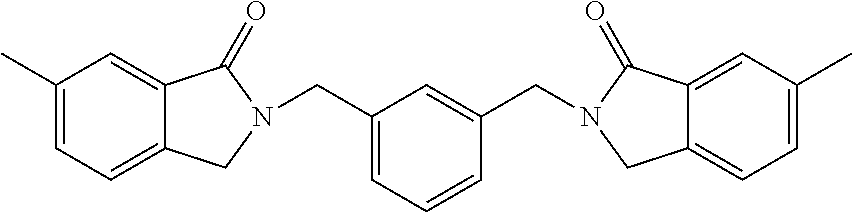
C(C1=CC=CC(CN2CC3=CC=C(C)C=C3C2=O)=C1)N1CC2=CC=C(C)C=C2C1=O
